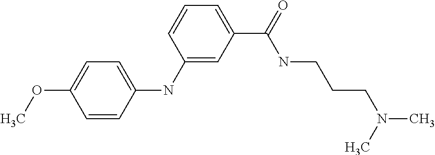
C1(NC2=CC=C(OC)C=C2)=CC(C(NCCCN(C)C)=O)=CC=C1
